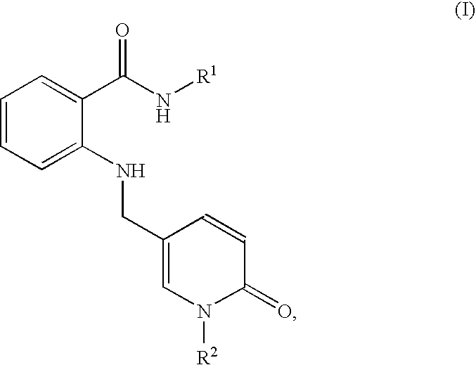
C1(CNC2=CC=CC=C2C(N[R1])=O)=CN([R2])C(=O)C=C1
